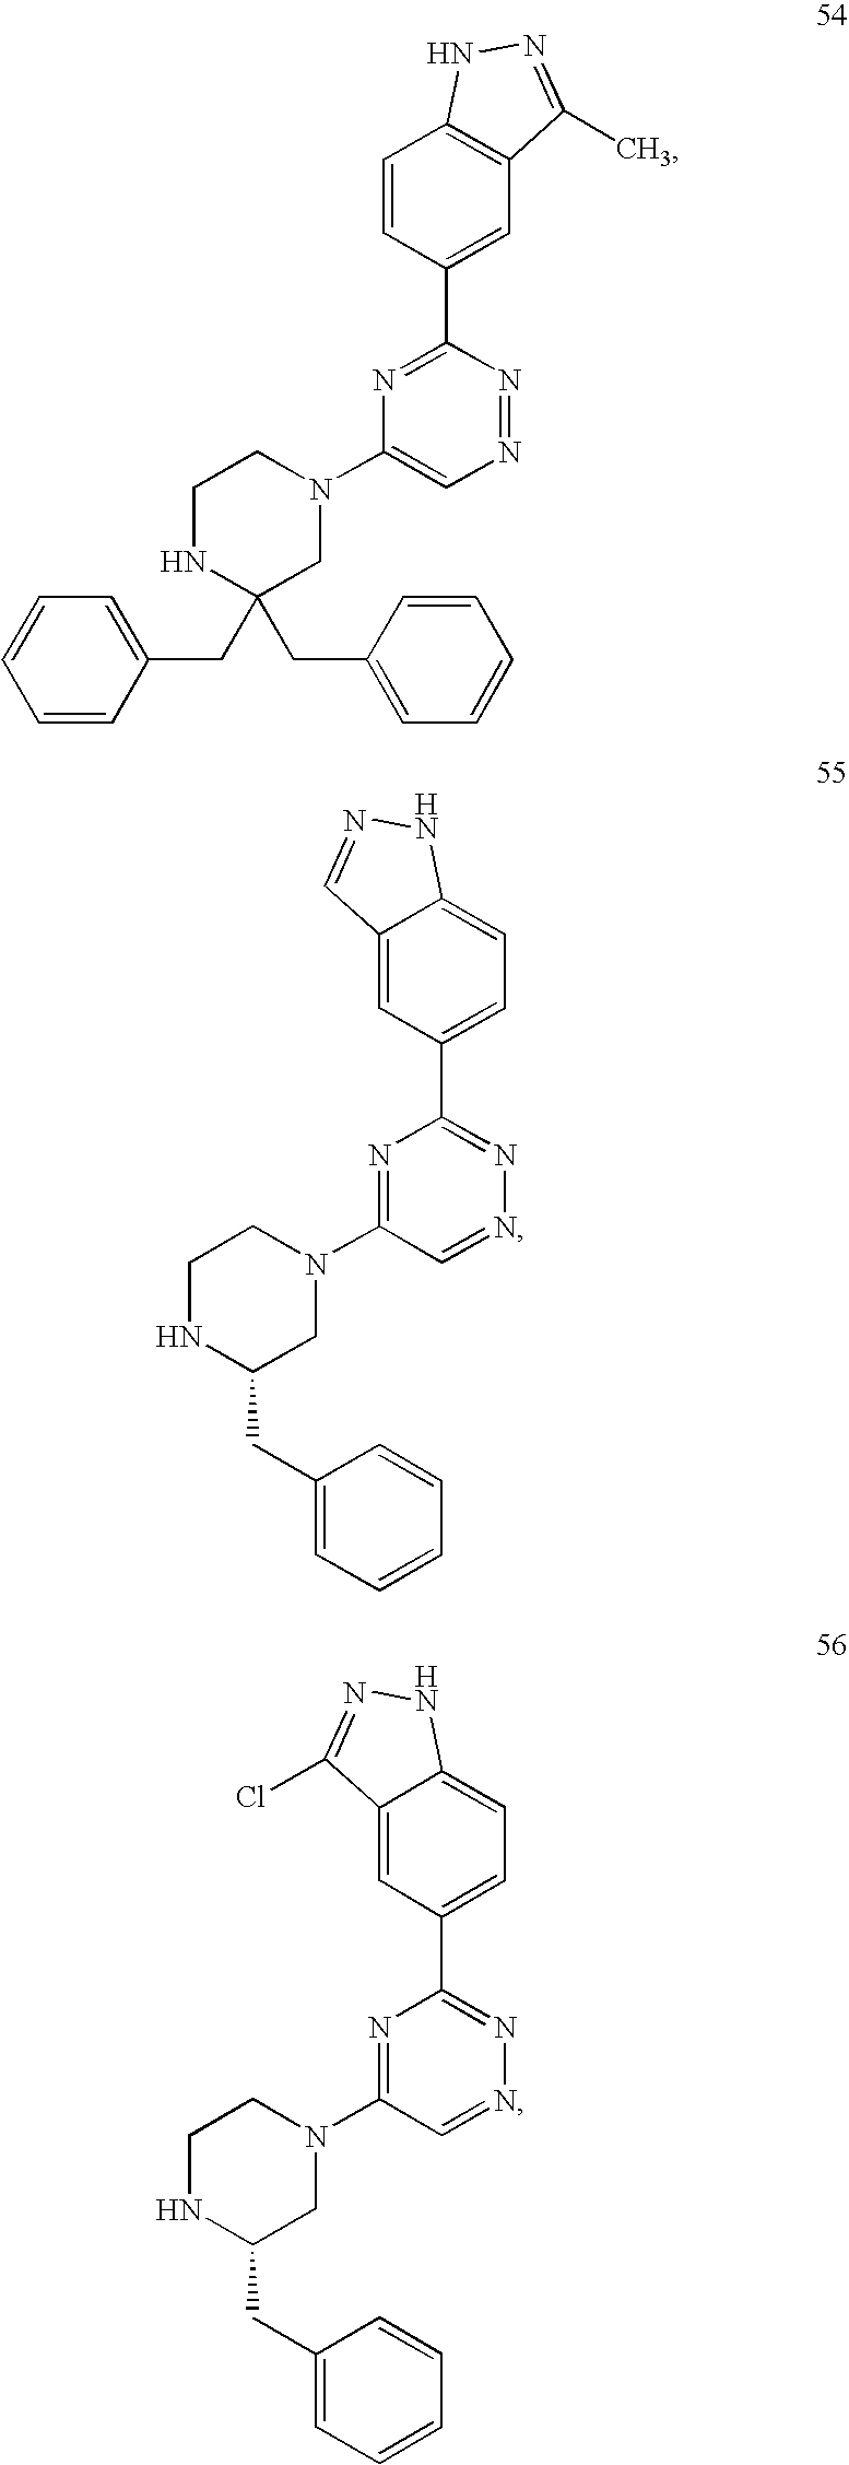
C1=CC(C2=NC(N3CCNC(CC4=CC=CC=C4)(CC4=CC=CC=C4)C3)=CN=N2)=CC2=C1NN=C2C.C12=CC(C3=NN=CC(N4CCNC(CC5=CC=CC=C5)C4)=N3)=CC=C1NN=C2.C12=CC(C3=NN=CC(N4CCNC(CC5=CC=CC=C5)C4)=N3)=CC=C1NN=C2Cl
